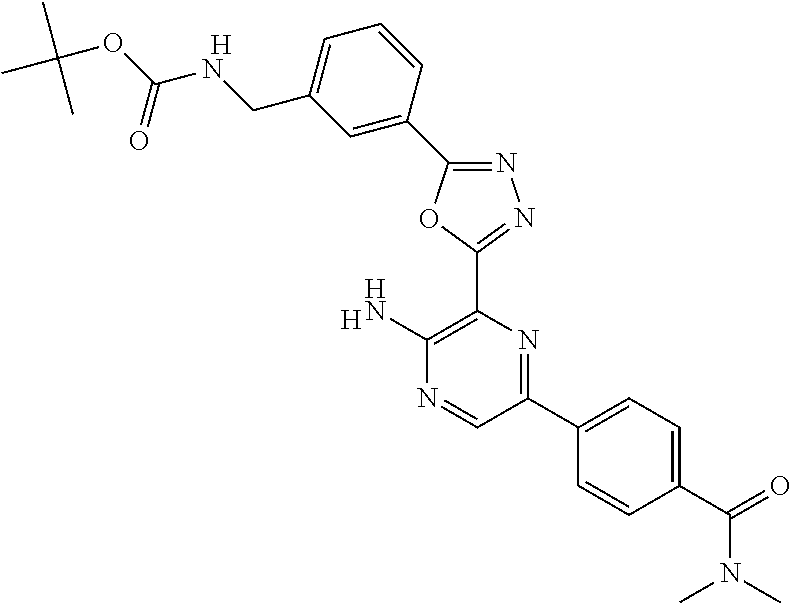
[H].C1(N)=C(C2=NN=C(C3=CC(CNC(OC(C)(C)C)=O)=CC=C3)O2)N=C(C2=CC=C(C(N(C)C)=O)C=C2)C=N1.[H]
